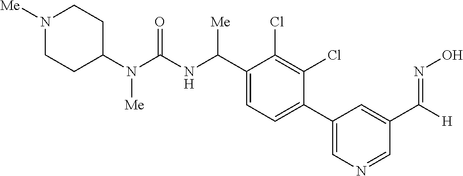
C1(N(C(NC(C2=CC=C(C3=CN=CC(C([H])=NO)=C3)C(Cl)=C2Cl)[Me])=O)[Me])CCN([Me])CC1
